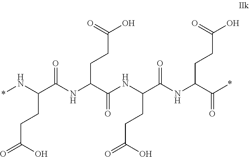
*NC(C(NC(C(NC(C(NC(C(*)=O)CCC(=O)O)=O)CCC(=O)O)=O)CCC(O)=O)=O)CCC(=O)O
